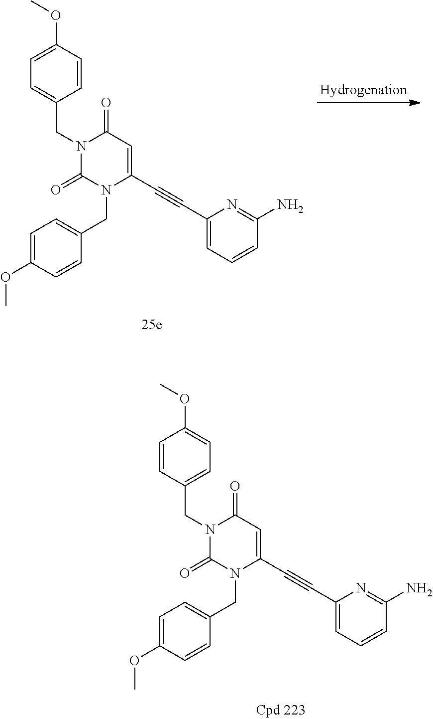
C1=C(C#CC2=CC=CC(N)=N2)N(CC2=CC=C(OC)C=C2)C(=O)N(CC2=CC=C(OC)C=C2)C1=O.C1=C(C#CC2=CC=CC(N)=N2)N(CC2=CC=C(OC)C=C2)C(=O)N(CC2=CC=C(OC)C=C2)C1=O
